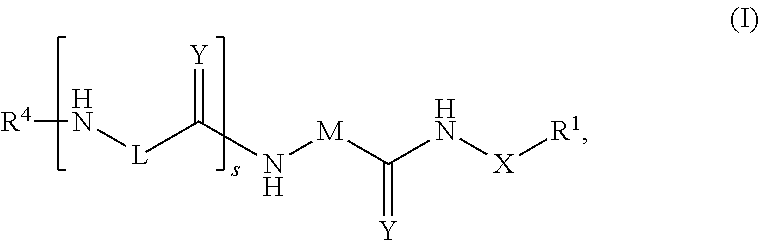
[R4]N[L]C(N[M]C(=[Y])N[X][R1])=[Y]
